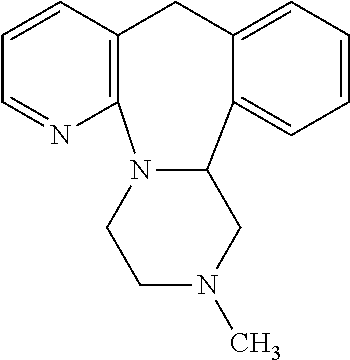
C1N(C)CC2N(C1)C1=C(C=CC=N1)CC1=CC=CC=C21
